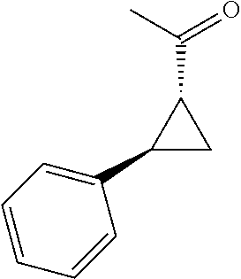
CC(=O)C1C(C2=CC=CC=C2)C1
